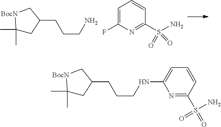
C1=C(F)N=C(S(N)(=O)=O)C=C1.C1(C)(C)CC(CCCN)C[BocN]1.C1(C)(C)CC(CCCNC2=CC=CC(S(=O)(=O)N)=N2)C[BocN]1
